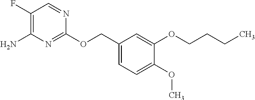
C1(F)=C(N)N=C(OCC2=CC=C(OC)C(OCCCC)=C2)N=C1
